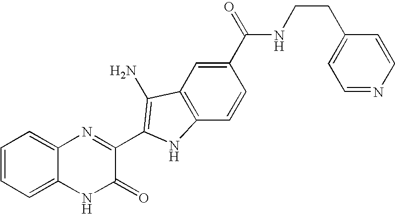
C1=C2C(=CC=C1)N=C(C1=C(N)C3=C(C=CC(C(=O)NCCC4=CC=NC=C4)=C3)N1)C(=O)N2
